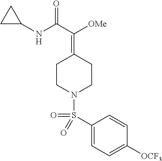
C1CN(S(=O)(C2=CC=C([OCF3])C=C2)=O)CCC1=C([OMe])C(NC1CC1)=O
